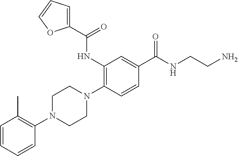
C1=CC=CC(N2CCN(C3=C(NC(C4=CC=CO4)=O)C=C(C(NCCN)=O)C=C3)CC2)=C1C
